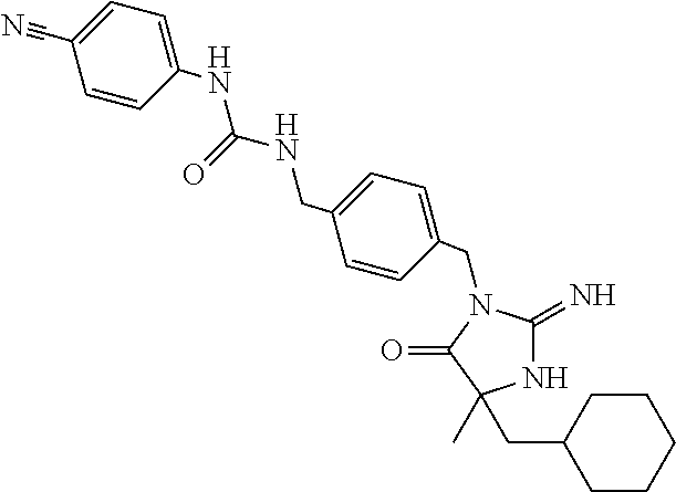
N1C(=N)N(CC2=CC=C(CNC(NC3=CC=C(C#N)C=C3)=O)C=C2)C(=O)C1(C)CC1CCCCC1
